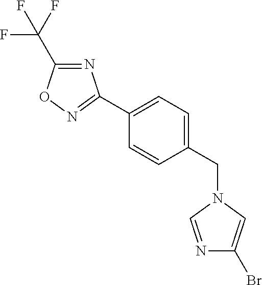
C1(C(F)(F)F)=NC(C2=CC=C(CN3C=C(Br)N=C3)C=C2)=NO1
